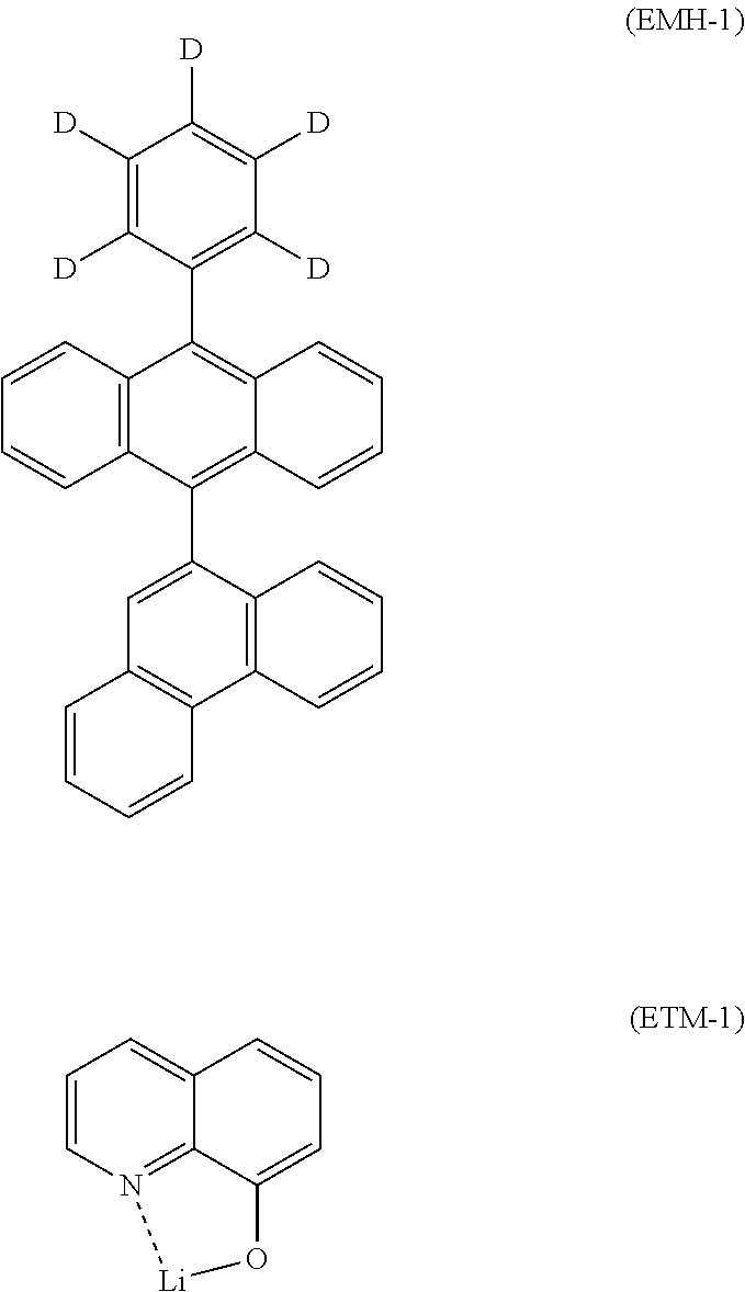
C1([D])=C([D])C(C2=C3C(=C(C4=CC5=C(C6=C4C=CC=C6)C=CC=C5)C4=C2C=CC=C4)C=CC=C3)=C([D])C([D])=C1[D].C1=CN2=C3C(=C1)C=CC=C3O[Li]2
